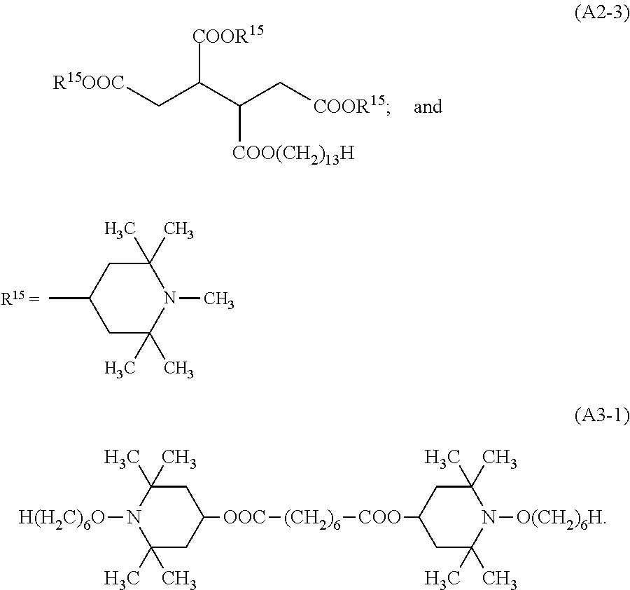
[COOR15]C(C(C[COOR15])[COO(CH2)13H])C[R15OOC].C1(C)(C)CC(C)CC(C)(C)N1C.C1C(C)(C)N([H(H2C)6O])C(C)(C)CC1[OOC][(CH2)6][COO]C1CC(C)(C)N([O(CH2)6H])C(C)(C)C1
